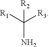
NC([R1])([R3])[R2]
